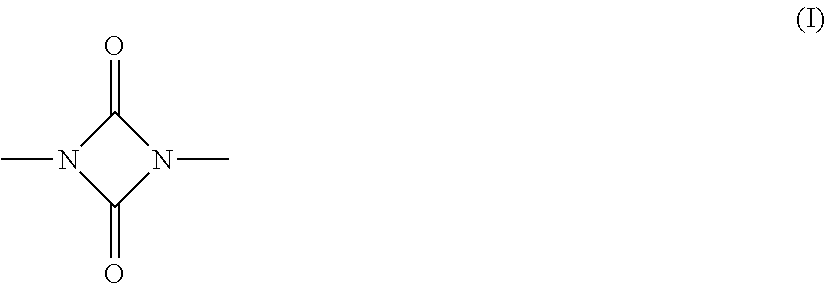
N1(C)C(=O)N(C)C1=O
